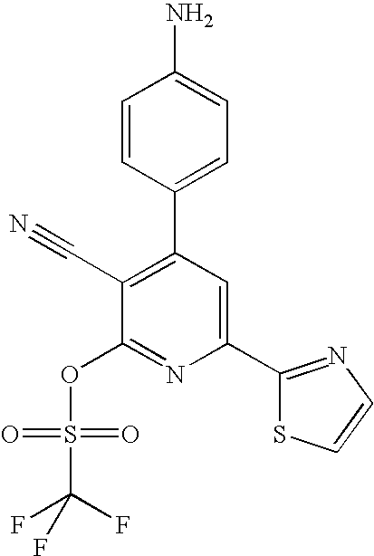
C1=CC(C2=C(C#N)C(OS(C(F)(F)F)(=O)=O)=NC(C3=NC=CS3)=C2)=CC=C1N
